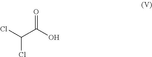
O=C(O)C(Cl)Cl
